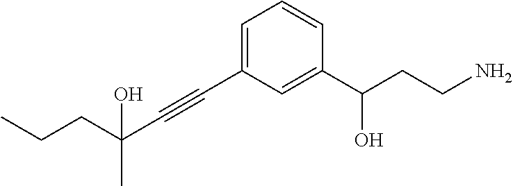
C1=CC(C(CCN)O)=CC(C#CC(CCC)(C)O)=C1
